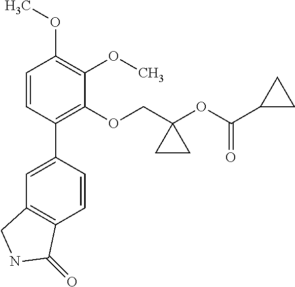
C1=CC(C2=CC3=C(C=C2)C(=O)NC3)=C(OCC2(OC(C3CC3)=O)CC2)C(OC)=C1OC
